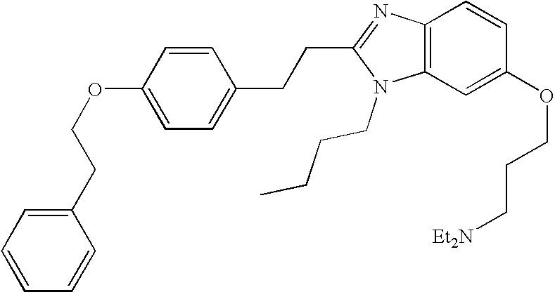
C1=CC(OCCC2=CC=CC=C2)=CC=C1CCC1=NC2=C(N1CCCC)C=C(OCCC[Et2N])C=C2
